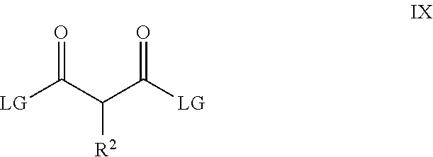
O=C(C(C([LG])=O)[R2])[LG]
